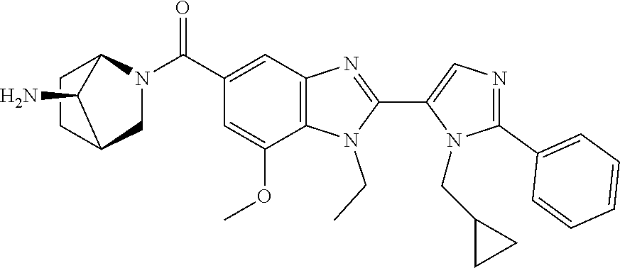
N1=C(C2=CC=CC=C2)N(CC2CC2)C(C2=NC3=C(N2CC)C(OC)=CC(C(N2CC4CCC2C4N)=O)=C3)=C1
